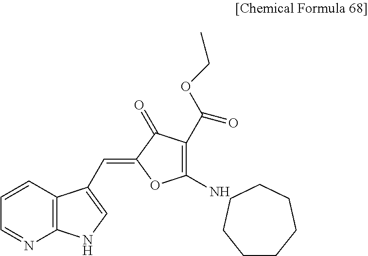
C1(=CC2=CNC3=C2C=CC=N3)OC(N)=C(C(OCC)=O)C1=O.C1CCCCCC1
